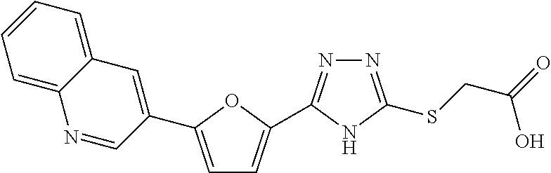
N1=C(C2=CC=C(C3=CC4=CC=CC=C4N=C3)O2)NC(SCC(O)=O)=N1
